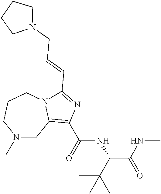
N1(C)CC2=C(C(=O)NC(C(C)(C)C)C(NC)=O)N=C(C=CCN3CCCC3)N2CCC1
